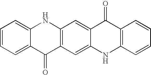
C12=CC=CC=C1NC1=C(C2=O)C=C2C(=C1)C(=O)C1=C(N2)C=CC=C1
